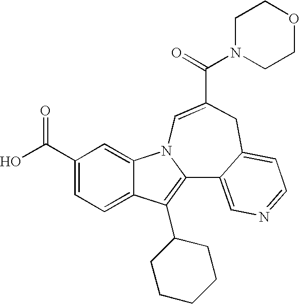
C12=CC=C(C(O)=O)C=C1N1C(=C2C2CCCCC2)C2=CN=CC=C2CC(C(=O)N2CCOCC2)=C1
